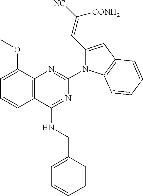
C12=C(C(NCC3=CC=CC=C3)=NC(N3C(C=C([NC])[CONH2])=CC4=C3C=CC=C4)=N1)C=CC=C2OC
